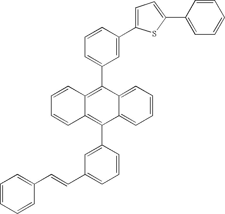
C12=CC=CC=C1C(C1=CC(C=CC3=CC=CC=C3)=CC=C1)=C1C(=C2C2=CC=CC(C3=CC=C(C4=CC=CC=C4)S3)=C2)C=CC=C1
